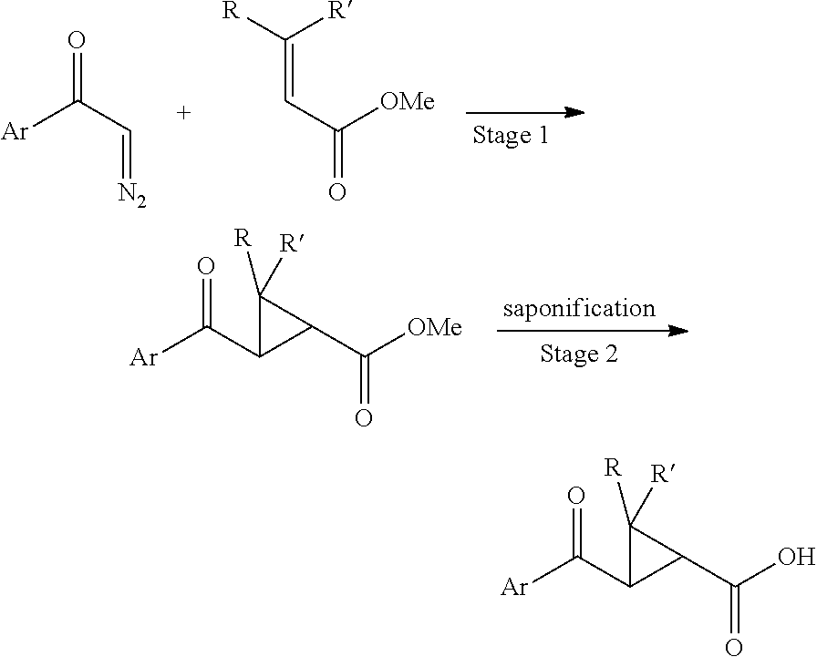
[Ar]C(C1C(C([OMe])=O)C1([R])[R])=O.[Ar]C(C=[N2])=O.C(=CC(=O)[OMe])([R])[R].[Ar]C(C1C(C(O)=O)C1([R])[R])=O
